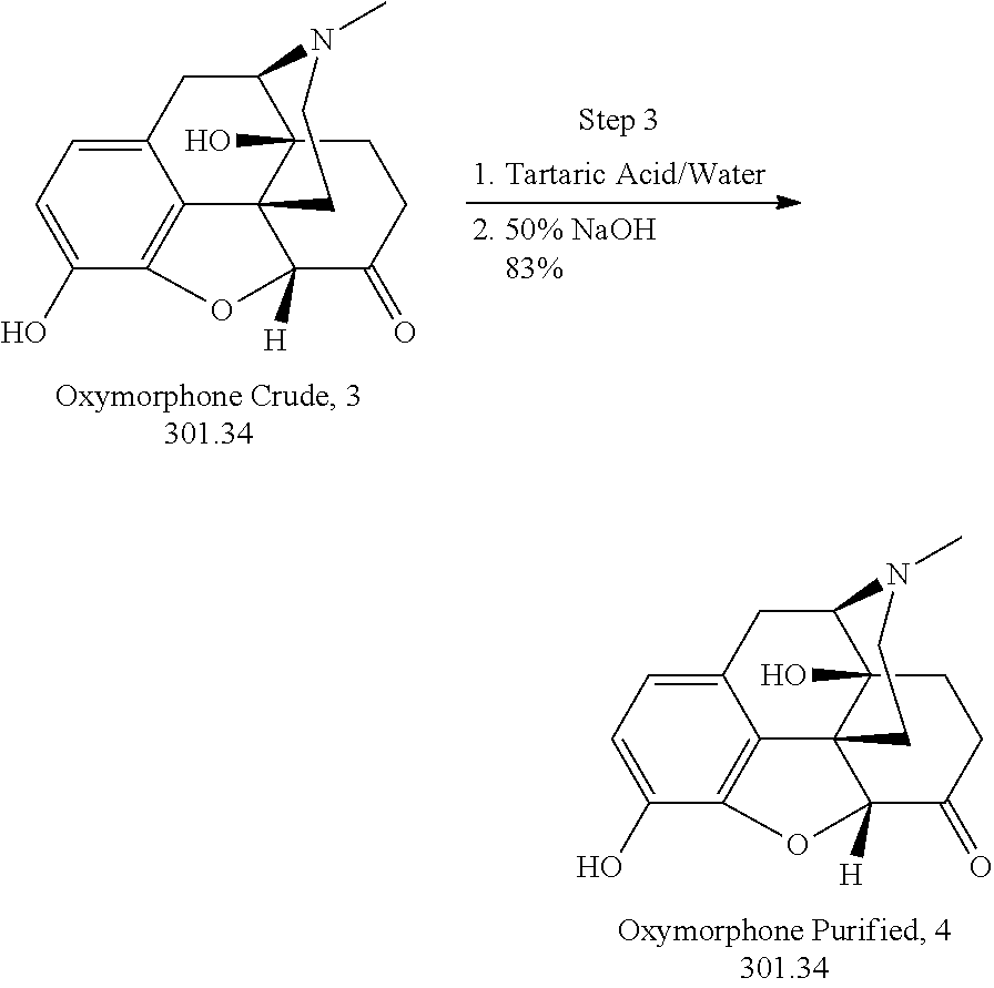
C1=C(O)C2=C3C(=C1)CC1C4(O)C3(C([H])(C(=O)CC4)O2)CCN1C.C1=C(O)C2=C3C(=C1)CC1C4(O)C3(C([H])(C(=O)CC4)O2)CCN1C
